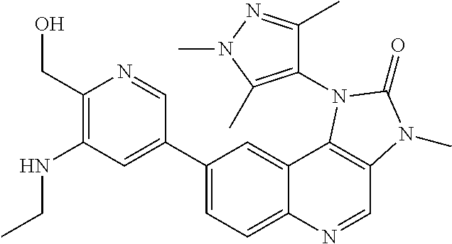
C1(CO)=C(NCC)C=C(C2=CC=C3C(=C2)C2=C(C=N3)N(C)C(=O)N2C2=C(C)N(C)N=C2C)C=N1
